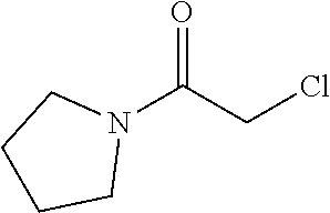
N1(C(CCl)=O)CCCC1
